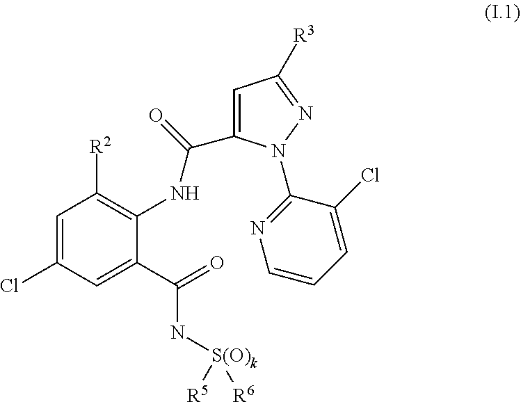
C1=C(Cl)C=C(C(=O)N[S(O)k]([R5])[R6])C(NC(C2=CC([R3])=NN2C2=NC=CC=C2Cl)=O)=C1[R2]
